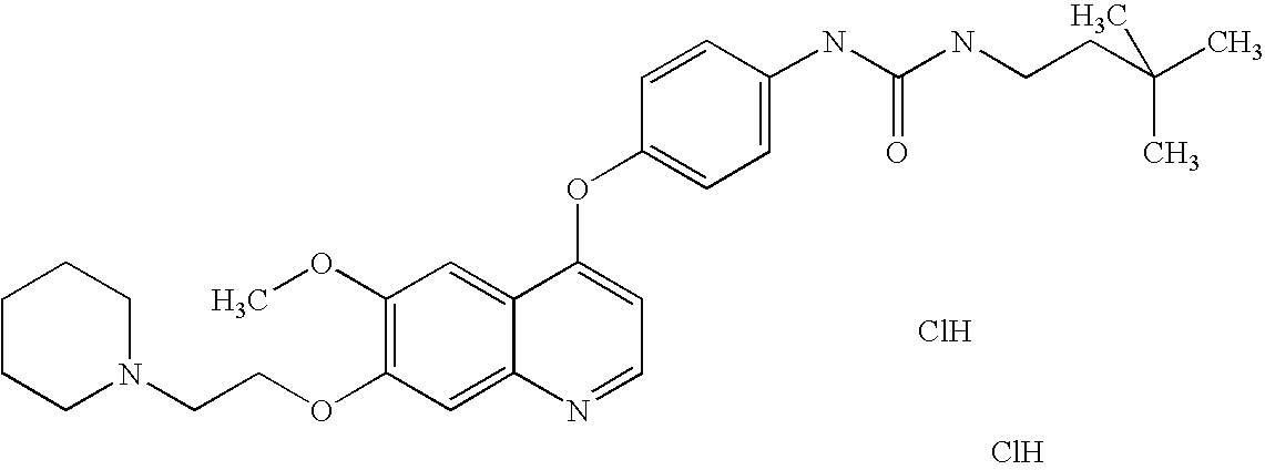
C1=CC(OC2=CC=NC3=CC(OCCN4CCCCC4)=C(OC)C=C23)=CC=C1NC(NCCC(C)(C)C)=O.Cl.Cl
